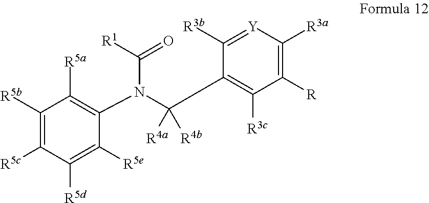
C1([R5b])=C([R5c])C([R5d])=C([R5e])C(N(C(C2=C([R3c])C([R])=C([R3a])[Y]=C2[R3b])([R4a])[R4b])C([R1])=O)=C1[R5a]
